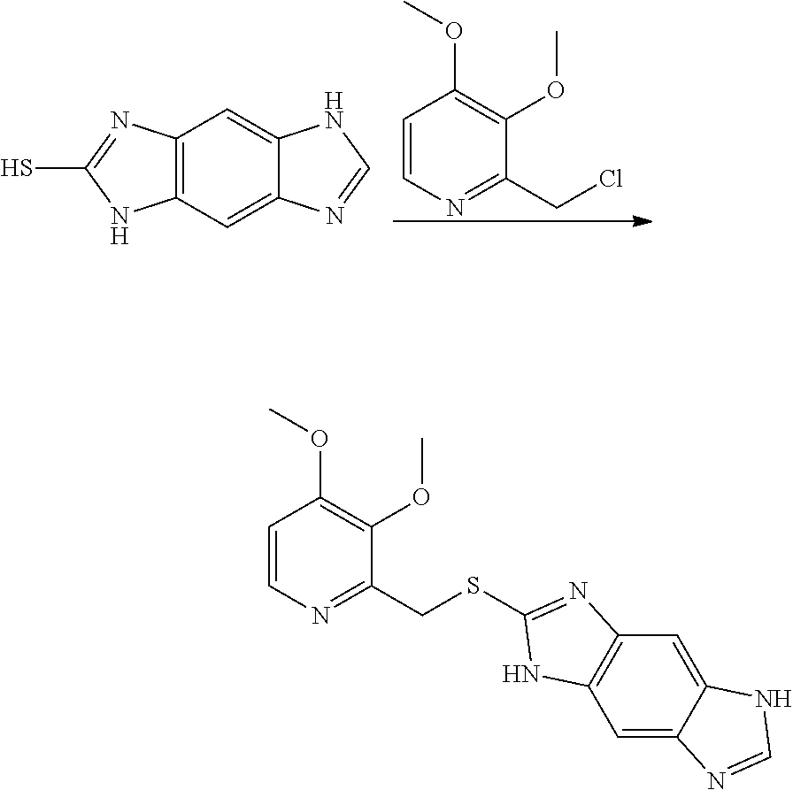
C1=CN=C(CCl)C(OC)=C1OC.C12=C(C=C3C(=C1)NC=N3)NC(S)=N2.C1=CN=C(CSC2=NC3=C(C=C4C(=C3)NC=N4)N2)C(OC)=C1OC
